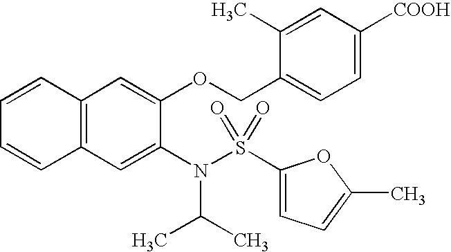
C12=C(C=C(N(S(C3=CC=C(C)O3)(=O)=O)C(C)C)C(OCC3=CC=C([COOH])C=C3C)=C1)C=CC=C2
